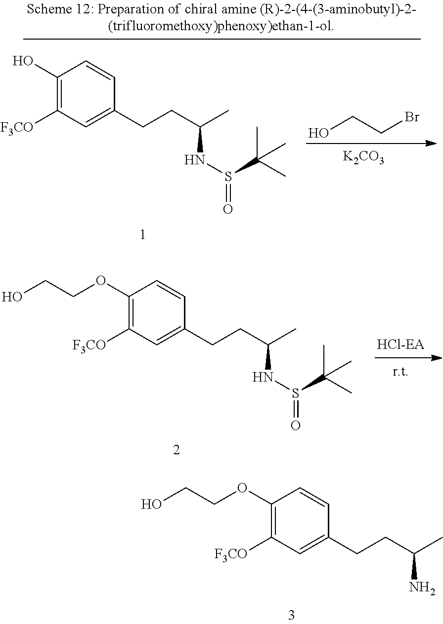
C1(OCCO)=C([F3CO])C=C(CCC(C)N)C=C1.OCCBr.[K2CO3].C1(O)=C([F3CO])C=C(CCC(C)NS(=O)C(C)(C)C)C=C1.C1(OCCO)=C([F3CO])C=C(CCC(C)NS(=O)C(C)(C)C)C=C1
